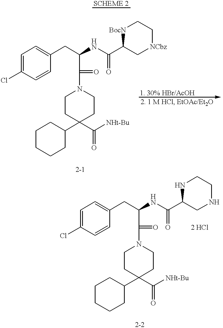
ClC1=CC=C(CC(C(=O)N2CCC(C3CCCCC3)(C([NHt-Bu])=O)CC2)NC(C2C[NCbz]CC[BocN]2)=O)C=C1.ClC1=CC=C(CC(C(=O)N2CCC(C3CCCCC3)(C([NHt-Bu])=O)CC2)NC(C2CNCCN2)=O)C=C1
